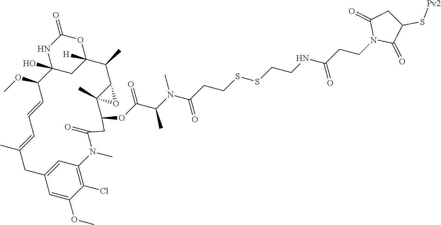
O1C(=O)NC2(O)CC1([H])C(C)C1C(C)(C(OC(C(C)N(C(=O)CCSSCCNC(=O)CCN3C(=O)C(S[Pv2])CC3=O)C)=O)CC(=O)N(C)C3=C(Cl)C(OC)=CC(=C3)CC(C)=CC=CC2OC)O1
